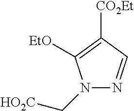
[HO2C]CN1N=CC([CO2Et])=C1[EtO]
